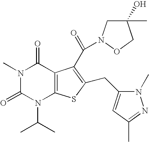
N1(C)C(=O)N(C(C)C)C2=C(C1=O)C(C(=O)N1CC(C)(O)CO1)=C(CC1=CC(C)=NN1C)S2
